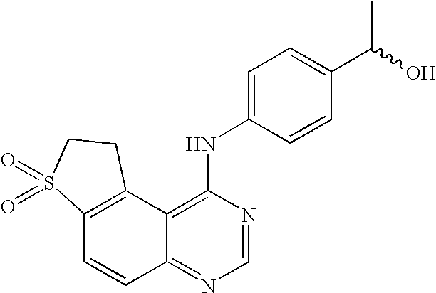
C12=C(C3=C(NC4=CC=C(C(O)C)C=C4)N=CN=C3C=C1)CCS2(=O)=O
